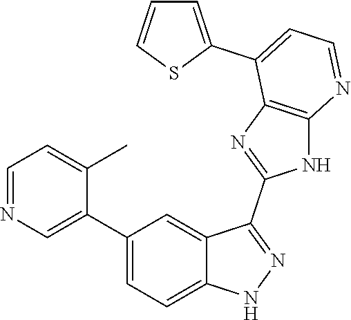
C1=NC=C(C2=CC=C3C(=C2)C(C2=NC4=C(N2)N=CC=C4C2=CC=CS2)=NN3)C(C)=C1
